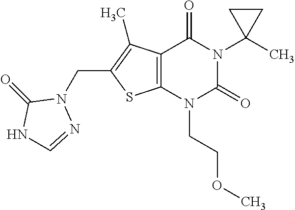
C12=C(N(CCOC)C(=O)N(C3(C)CC3)C1=O)SC(CN1C(=O)NC=N1)=C2C
